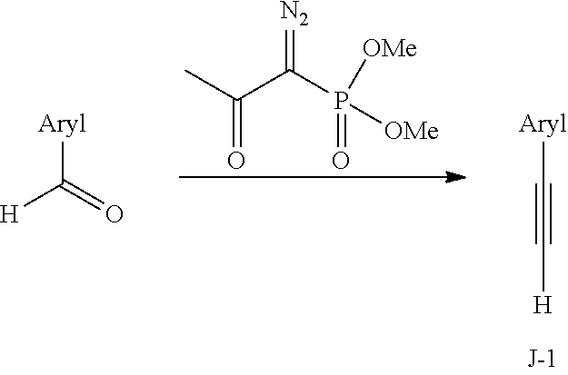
CC(C(P([OMe])(=O)[OMe])=[N2])=O.[Aryl]C#C[H].[Aryl]C(=O)[H]
